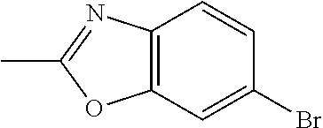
C12=C(C=C(Br)C=C1)OC(C)=N2
